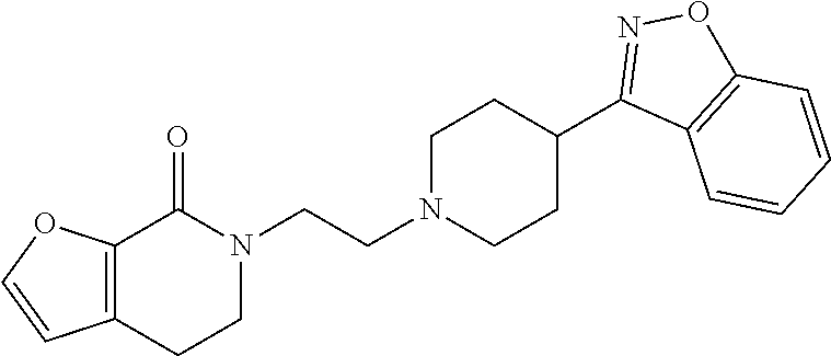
N1(CCN2CCC(C3=NOC4=C3C=CC=C4)CC2)C(=O)C2=C(CC1)C=CO2
